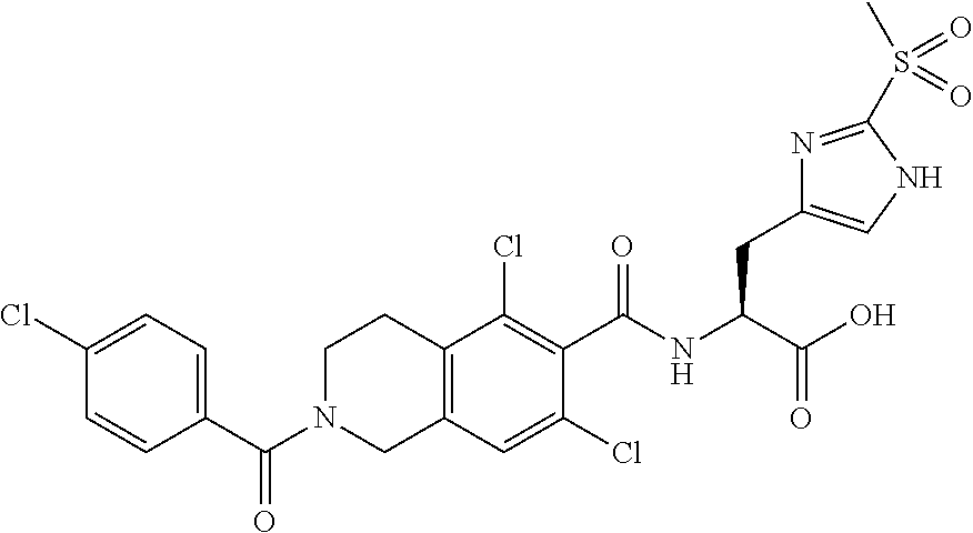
C1(Cl)=CC=C(C(N2CCC3=C(C2)C=C(Cl)C(C(NC(CC2=CNC(S(C)(=O)=O)=N2)C(O)=O)=O)=C3Cl)=O)C=C1
